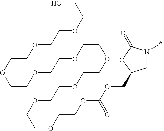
C1N(C)C(=O)OC1COC(OCCOCCOCCOCCOCCOCCOCCOCCOCCOCCO)=O
